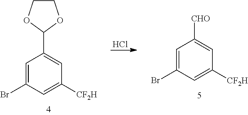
Cl.C1COC(C2=CC([CF2H])=CC(Br)=C2)O1.C1=C(Br)C=C([CF2H])C=C1[CHO]
